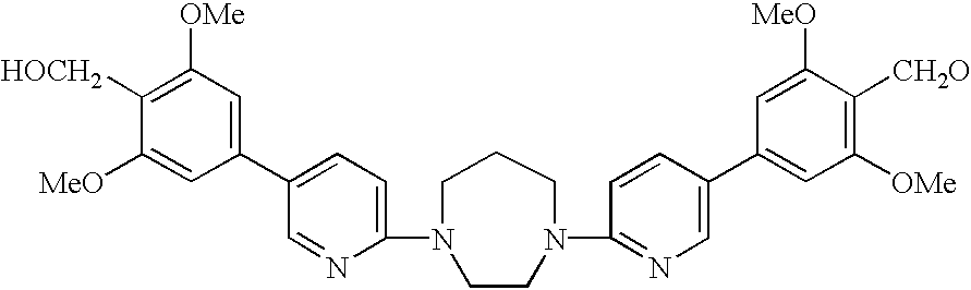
C1(N2CCCN(C3=NC=C(C4=CC([OMe])=C([CH2O])C([MeO])=C4)C=C3)CC2)=CC=C(C2=CC([OMe])=C([HOCH2])C([MeO])=C2)C=N1
